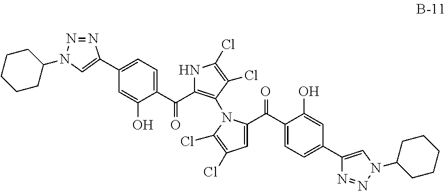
C1(C2=CN(C3CCCCC3)N=N2)=CC=C(C(=O)C2=C(N3C(C(C4=CC=C(C5=CN(C6CCCCC6)N=N5)C=C4O)=O)=CC(Cl)=C3Cl)C(Cl)=C(Cl)N2)C(O)=C1
